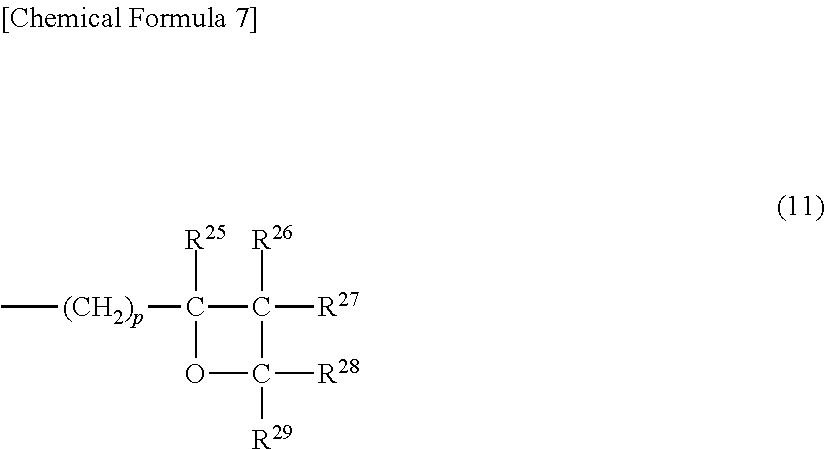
C[(CH2)p]C1([R25])C([R27])([R26])C([R28])([R29])O1
